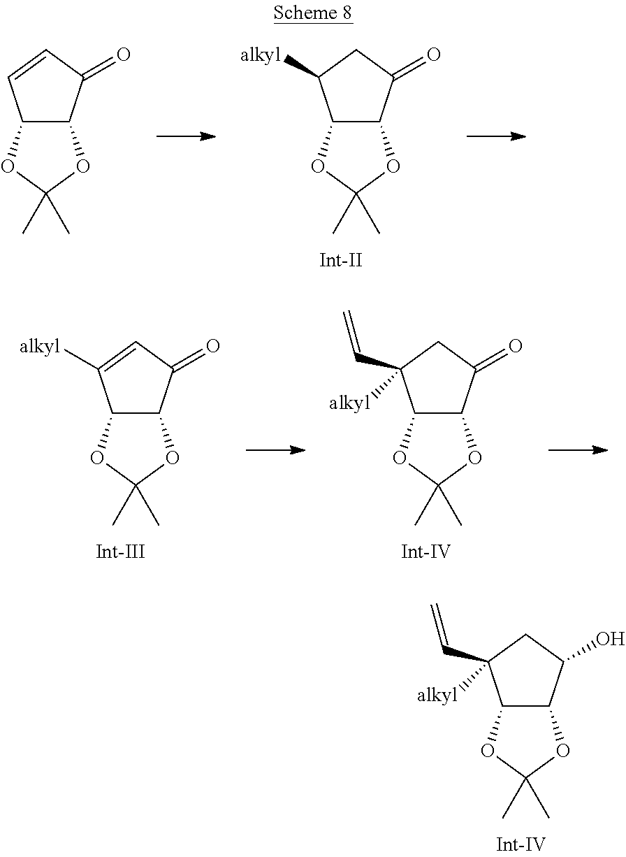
C12C(C(O)CC1(C=C)[alkyl])OC(C)(C)O2.C12C(C(=O)CC1[alkyl])OC(C)(C)O2.C12C(C(=O)C=C1)OC(C)(C)O2.C12C(C(=O)C=C1[alkyl])OC(C)(C)O2.C12C(C(=O)CC1(C=C)[alkyl])OC(C)(C)O2
